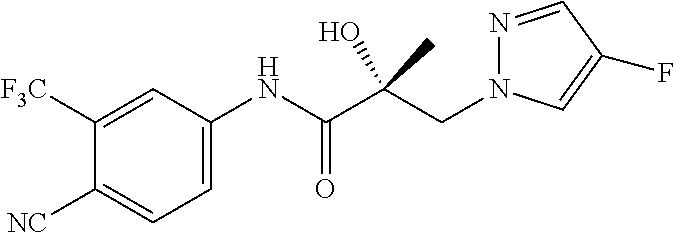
C1([F3C])=CC(NC(C(CN2N=CC(F)=C2)(O)C)=O)=CC=C1[NC]
